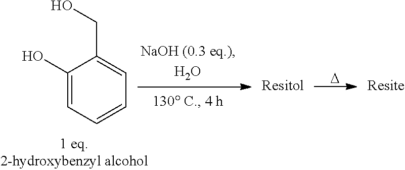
[D].C1(O)=CC=CC=C1CO
